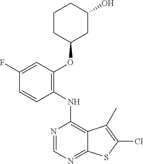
N1=CN=C2C(=C1NC1=C(OC3CC(O)CCC3)C=C(F)C=C1)C(C)=C(Cl)S2
